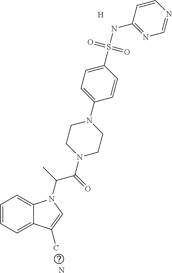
N.[H].C1=CC=C2C(=C1)N(C(C)C(=O)N1CCN(C3=CC=C(S(NC4=NC=NC=C4)(=O)=O)C=C3)CC1)C=C2C
